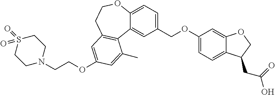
C1(COC2=CC=C3C(=C2)OCC3CC(=O)O)=CC=C2C(=C1)C1=C(CCO2)C=C(OCCN2CCS(=O)(=O)CC2)C=C1C
